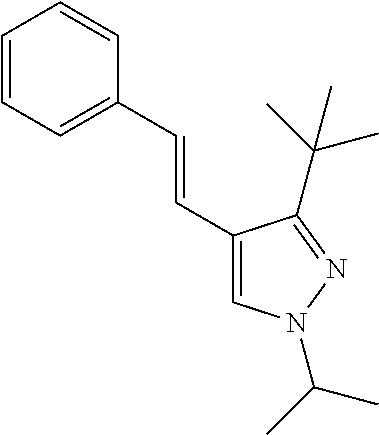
C1(C=CC2=CC=CC=C2)=CN(C(C)C)N=C1C(C)(C)C
